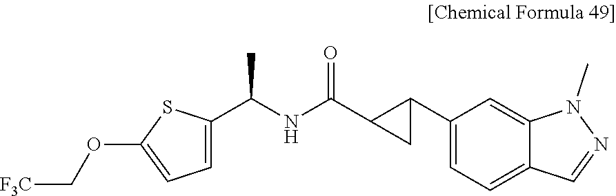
C(NC(=O)C1CC1C1=CC=C2C(=C1)N(C)N=C2)(C)C1=CC=C(OC[F3C])S1
